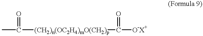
CC(=O)[(CH2)n(OC2H4)mO(CH2)p]C(=O)[O-X+]
